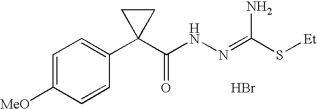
C(NN=C(N)S[Et])(C1(C2=CC=C([MeO])C=C2)CC1)=O.Br
